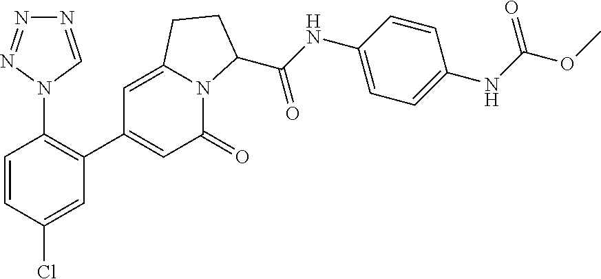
C1=CC(Cl)=CC(C2=CC(=O)N3C(=C2)CCC3C(=O)NC2=CC=C(NC(OC)=O)C=C2)=C1N1C=NN=N1
